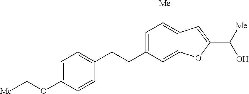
C1(CCC2=CC=C(OC[Me])C=C2)=CC([Me])=C2C(=C1)OC(C([Me])O)=C2
